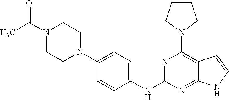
C1(NC2=NC(N3CCCC3)=C3C(=N2)NC=C3)=CC=C(N2CCN(C(C)=O)CC2)C=C1
